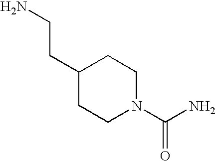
C1(CCN)CCN(C(=O)N)CC1
